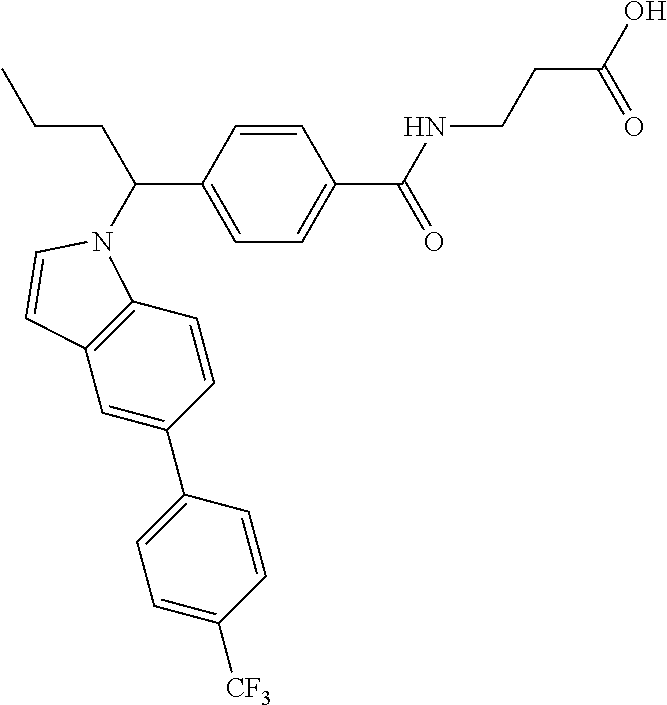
C(CCC)(C1=CC=C(C(=O)NCCC(=O)O)C=C1)N1C2=C(C=C(C3=CC=C([CF3])C=C3)C=C2)C=C1
